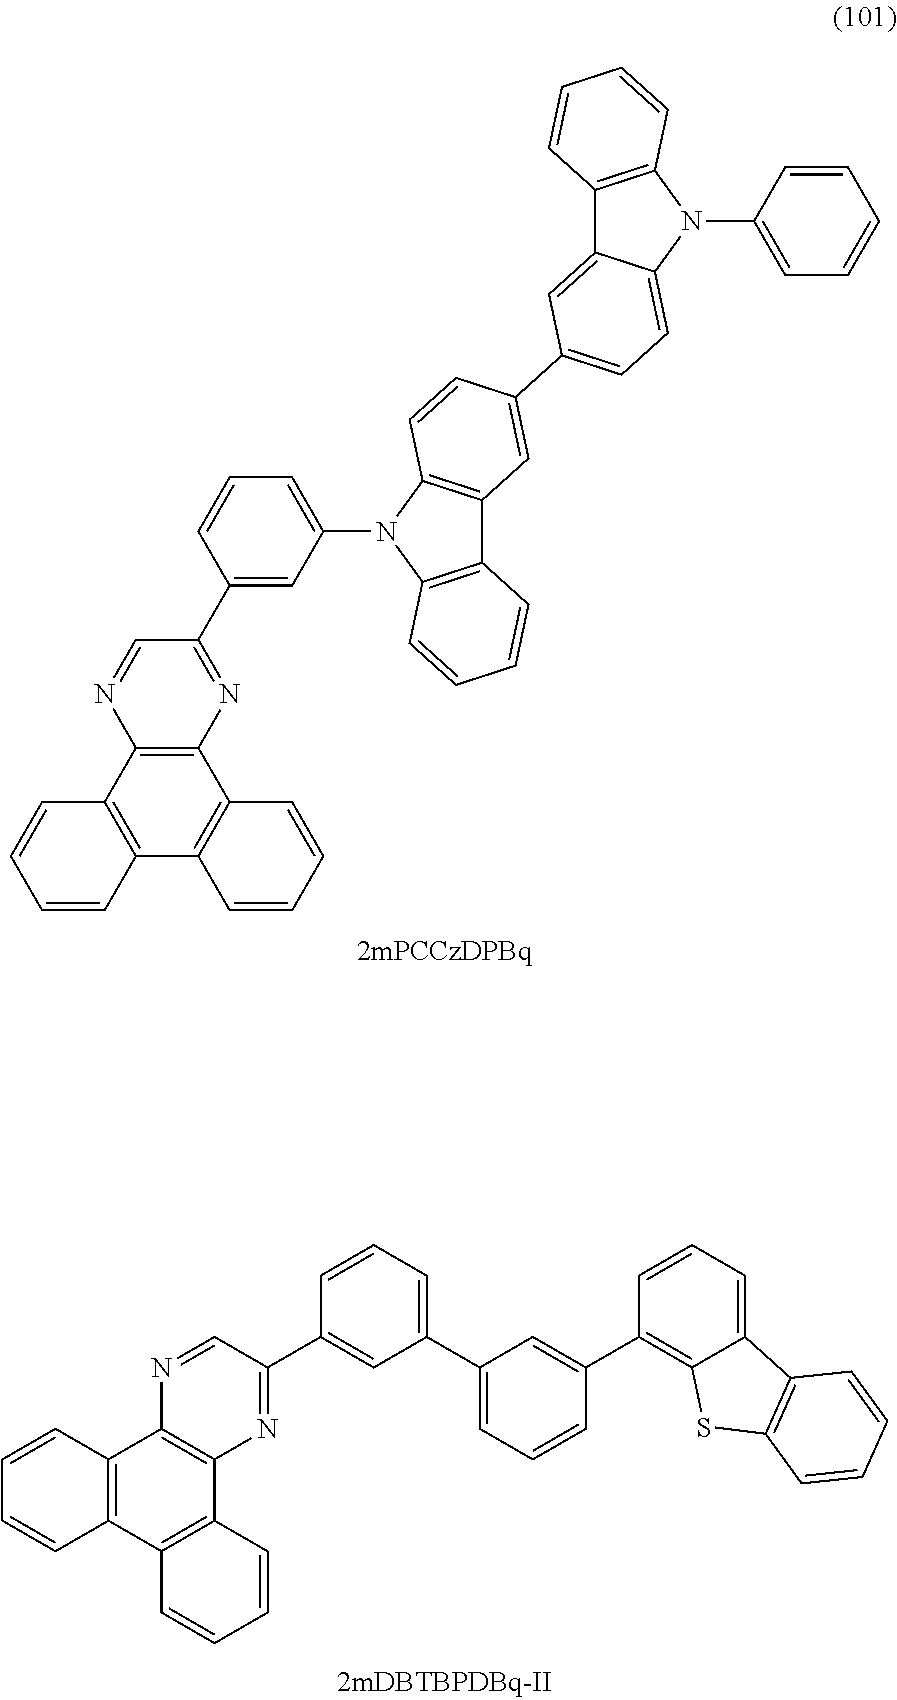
C1=CC2=C(C=C1)C1=C(C3=C2C=CC=C3)N=C(C2=CC(N3C4=C(C5=C3C=CC(C3=CC=C6C(=C3)C3=C(N6C6=CC=CC=C6)C=CC=C3)=C5)C=CC=C4)=CC=C2)C=N1.C1=CC2=C(C=C1)C1=C(C3=C2N=CC(C2=CC(C4=CC=CC(C5=C6C(=CC=C5)C5=C(S6)C=CC=C5)=C4)=CC=C2)=N3)C=CC=C1
